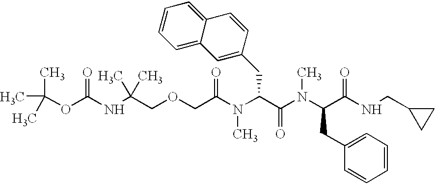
N(C(COCC(N(C(C(N(C(C(NCC1CC1)=O)CC1=CC=CC=C1)C)=O)CC1=CC2=CC=CC=C2C=C1)C)=O)(C)C)C(OC(C)(C)C)=O
